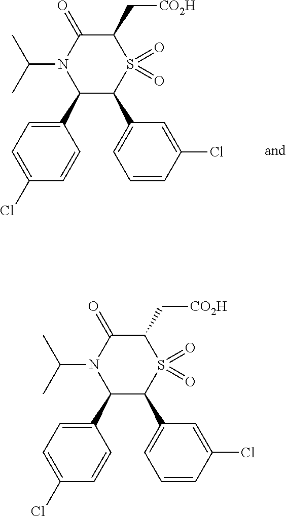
C1(C2N(C(C)C)C(=O)C(C[CO2H])S(=O)(=O)C2C2=CC=CC(Cl)=C2)=CC=C(Cl)C=C1.C1(C2N(C(C)C)C(=O)C(C[CO2H])S(=O)(=O)C2C2=CC=CC(Cl)=C2)=CC=C(Cl)C=C1
